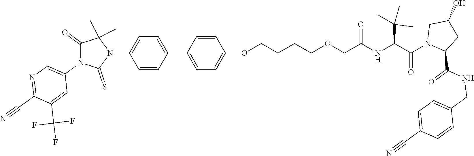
C1(C2=CC=C(OCCCCOCC(NC(C(N3CC(O)CC3C(NCC3=CC=C(C#N)C=C3)=O)=O)C(C)(C)C)=O)C=C2)=CC=C(N2C(C)(C)C(=O)N(C3=CN=C(C#N)C(C(F)(F)F)=C3)C2=S)C=C1
